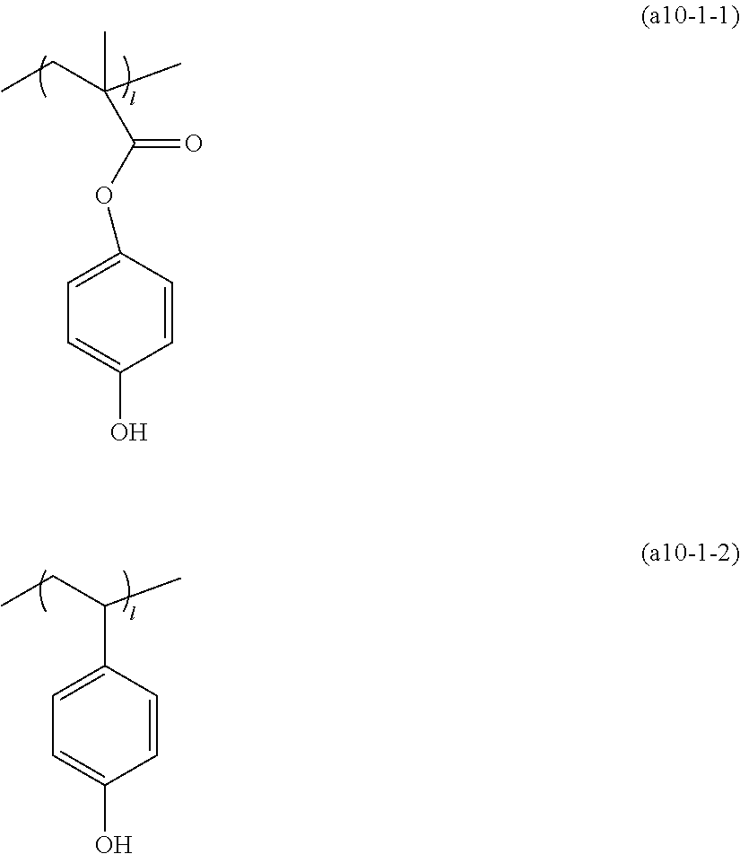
C1=C(O)C=CC(OC(C(C)(C)CC)=O)=C1.C1=C(O)C=CC(C(C)CC)=C1
